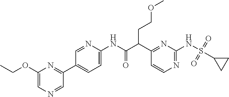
C1(C(C(NC2=CC=C(C3=NC(OCC)=CN=C3)C=N2)=O)CCOC)=NC(NS(=O)(=O)C2CC2)=NC=C1
